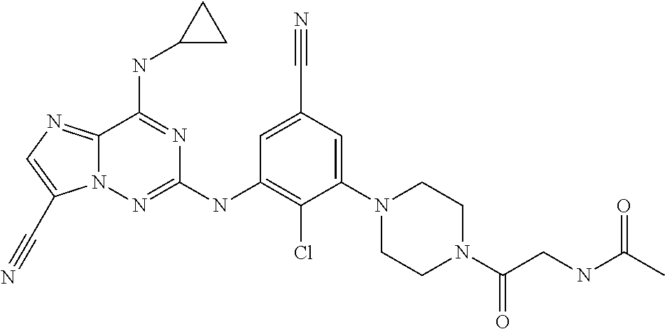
C1=C(C#N)C=C(N2CCN(C(CNC(C)=O)=O)CC2)C(Cl)=C1NC1=NN2C(=NC=C2C#N)C(NC2CC2)=N1
